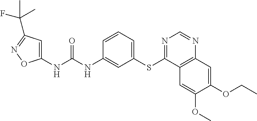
C1(NC(NC2=CC(SC3=NC=NC4=C3C=C(OC)C(OCC)=C4)=CC=C2)=O)=CC(C(F)(C)C)=NO1
